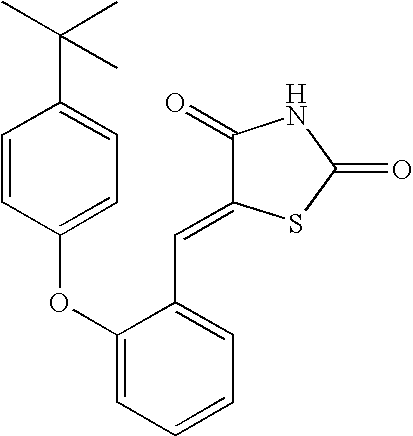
C1=CC(OC2=CC=CC=C2C=C2C(=O)NC(=O)S2)=CC=C1C(C)(C)C
